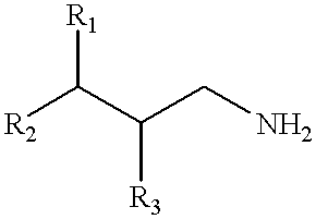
[R2]C(C(CN)[R3])[R1]
